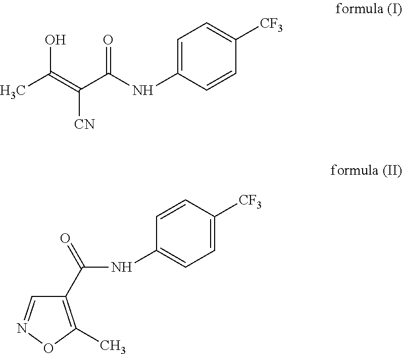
C1=C(NC(C(=C(C)O)[CN])=O)C=CC([CF3])=C1.C1(C(=O)NC2=CC=C([CF3])C=C2)=C(C)ON=C1
